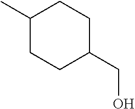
C1(C)CCC(CO)CC1
